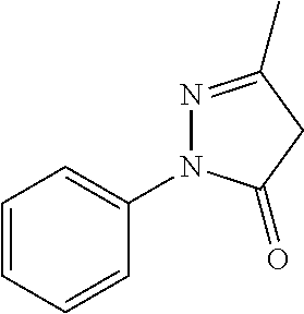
C1=CC=CC(N2N=C(C)CC2=O)=C1
